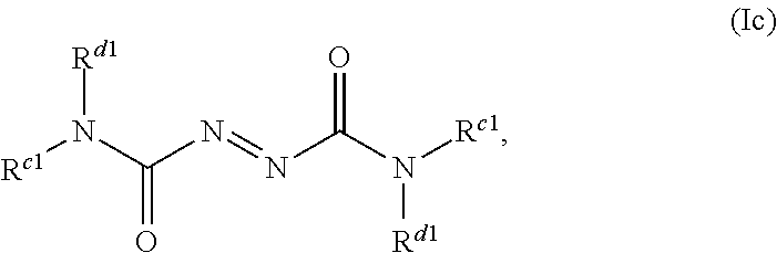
[Rc1]N(C(N=NC(N([Rc1])[Rd1])=O)=O)[Rd1]
